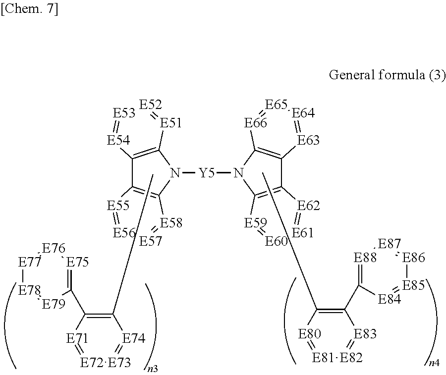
C12=C(N([Y5]N3C4=C(C5=C3[E66]=[E65][E64]=[E63]5)[E62]=[E61][E60]=[E59]4)C3=C1[E55]=[E56][E57]=[E58]3)[E51]=[E52][E53]=[E54]2.[E72]1=[E71]C(C2=[E75][E76]=[E77][E78]=[E79]2)=C(C)[E74]=[E73]1.[E81]1=[E80]C(C)=C(C2=[E88][E87]=[E86][E85]=[E84]2)[E83]=[E82]1
